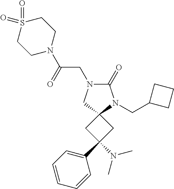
C1=CC=CC(C2(N(C)C)CC3(C2)N(CC2CCC2)C(=O)N(CC(N2CCS(=O)(=O)CC2)=O)C3)=C1
